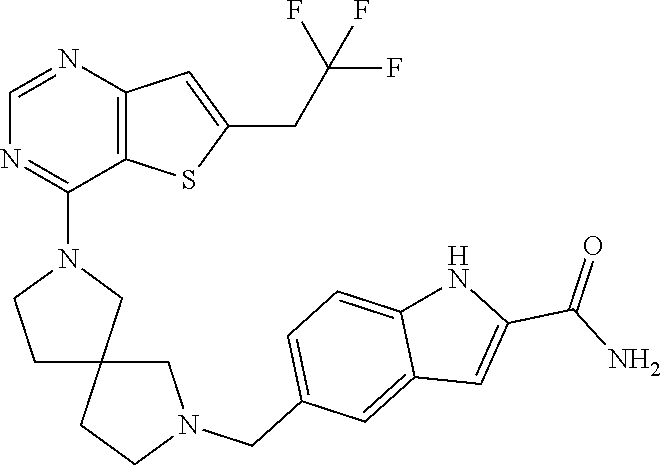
C12=C(SC(CC(F)(F)F)=C1)C(N1CCC3(C1)CCN(CC1=CC=C4C(=C1)C=C(C(N)=O)N4)C3)=NC=N2
